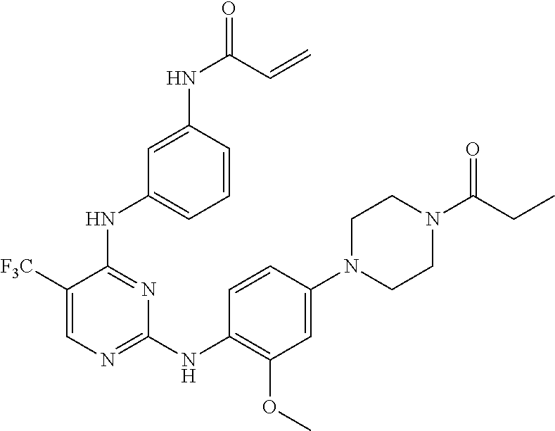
C1(N2CCN(C(=O)CC)CC2)=CC(OC)=C(NC2=NC=C([F3C])C(NC3=CC=CC(NC(=O)C=C)=C3)=N2)C=C1
